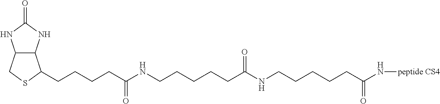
C12C(NC(=O)N1)C(CCCCC(NCCCCCC(NCCCCCC(N[peptide CS4])=O)=O)=O)SC2
